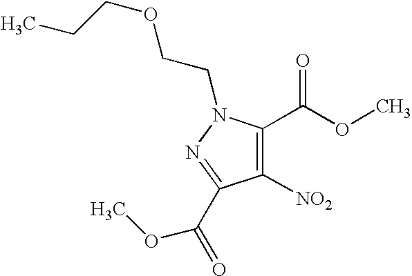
C1([NO2])=C(C(OC)=O)N(CCOCCC)N=C1C(OC)=O
